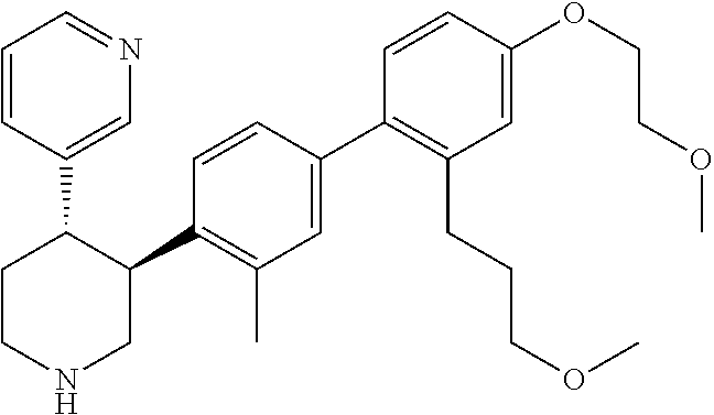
C1(C2=C(C)C=C(C3=C(CCCOC)C=C(OCCOC)C=C3)C=C2)C(C2=CN=CC=C2)CCNC1
